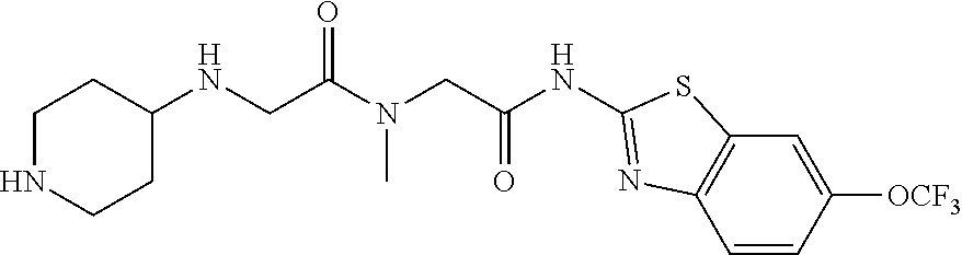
C(C(N(CC(NC1=NC2=C(C=C([OCF3])C=C2)S1)=O)C)=O)NC1CCNCC1
